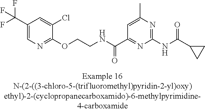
C1(C(F)(F)F)=CN=C(OCCNC(C2=NC(NC(=O)C3CC3)=NC(C)=C2)=O)C(Cl)=C1
